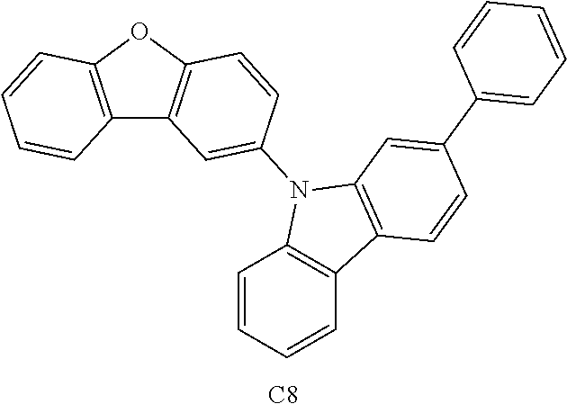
C12=C(OC3=C1C=C(N1C4=C(C=CC=C4)C4=C1C=C(C1=CC=CC=C1)C=C4)C=C3)C=CC=C2.[C8]
